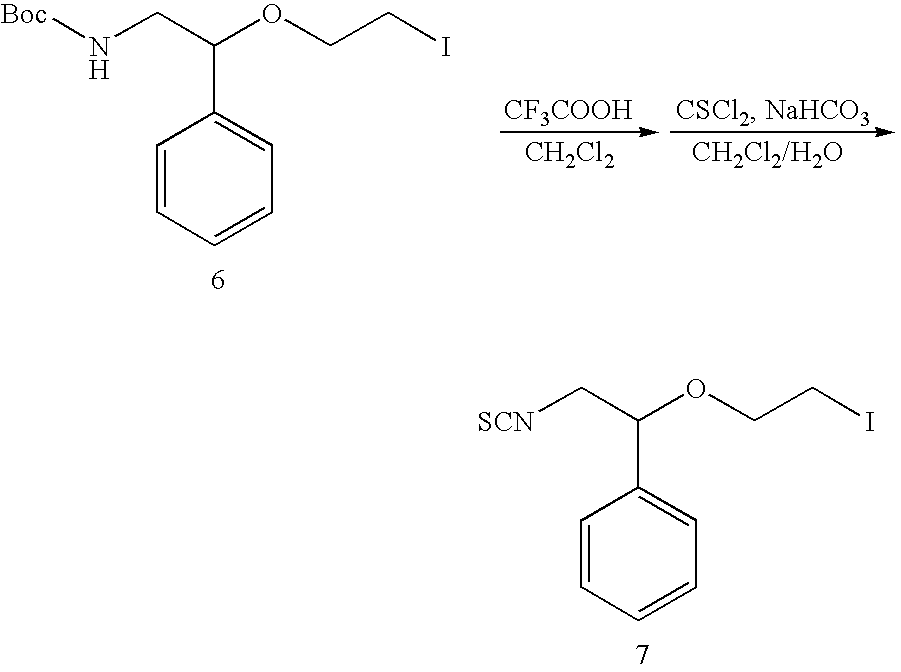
C1=CC=CC=C1C(C[SCN])OCCI.C1=CC=CC=C1C(CN[Boc])OCCI.[CF3COOH].[CH2Cl2].[CH2Cl2/H2O]
